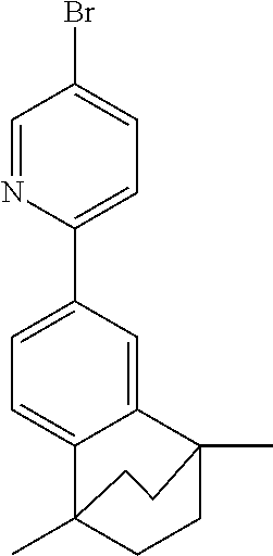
C1=C2C(=CC=C1C1=CC=C(Br)C=N1)C1(C)CCC2(C)CC1
